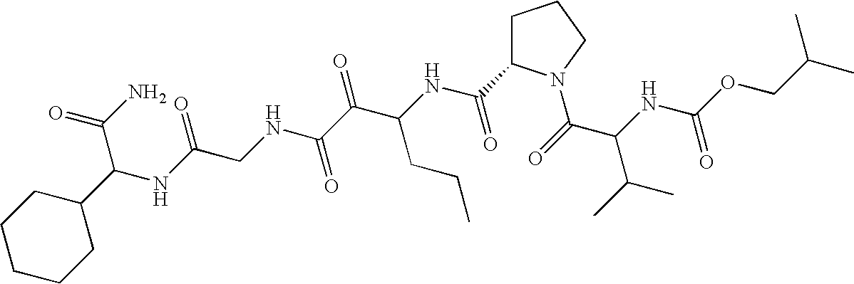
C(C(C)C)OC(NC(C(=O)N1CCCC1C(NC(C(C(NCC(NC(C(N)=O)C1CCCCC1)=O)=O)=O)CCC)=O)C(C)C)=O
